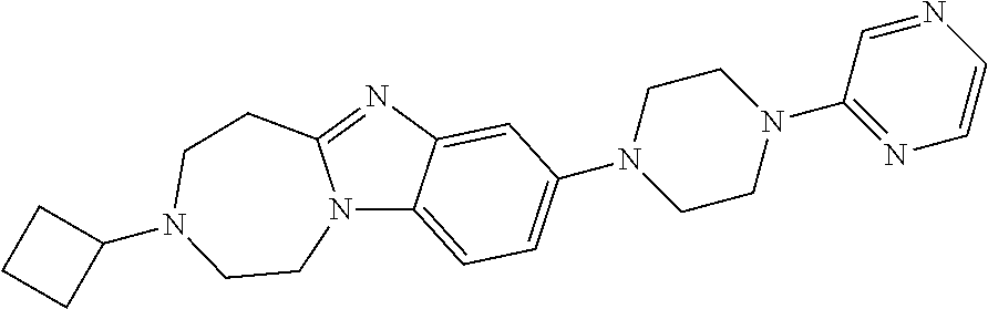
N12C3=CC=C(N4CCN(C5=NC=CN=C5)CC4)C=C3N=C1CCN(C1CCC1)CC2
